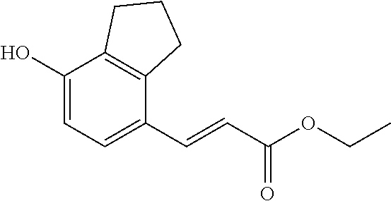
C1(O)=CC=C(C=CC(OCC)=O)C2=C1CCC2
